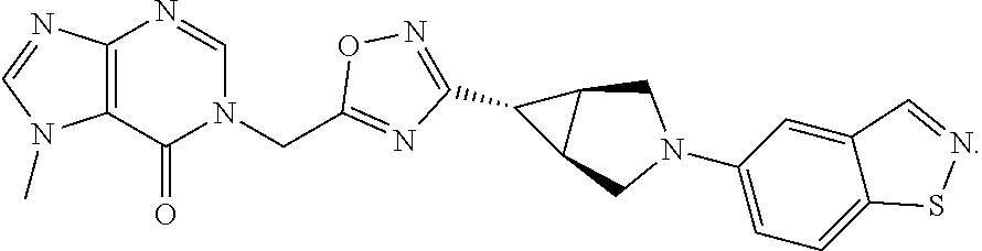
C1(C2=NOC(CN3C=NC4=C(C3=O)N(C)C=N4)=N2)C2C1CN(C1=CC=C3C(=C1)C=NS3)C2
